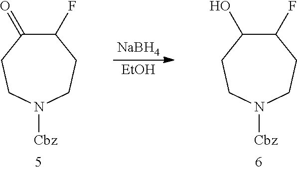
C1(F)C(O)CCN([Cbz])CC1.C1(F)C(=O)CCN([Cbz])CC1.[NaBH4].[EtOH]
